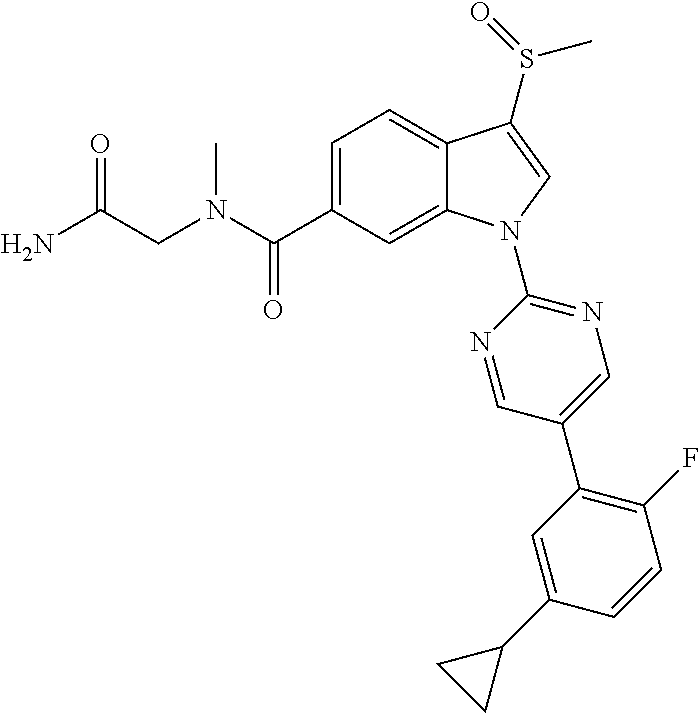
C(CN(C)C(C1=CC=C2C(=C1)N(C1=NC=C(C3=C(F)C=CC(C4CC4)=C3)C=N1)C=C2S(C)=O)=O)(N)=O
